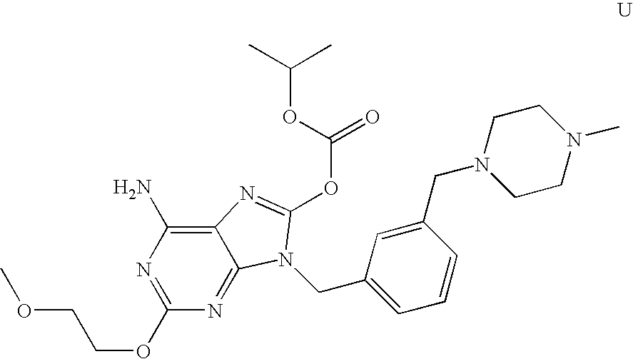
C1(OCCOC)=NC(N)=C2C(=N1)N(CC1=CC=CC(CN3CCN(C)CC3)=C1)C(OC(=O)OC(C)C)=N2
